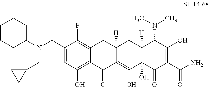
N(CC1=CC(O)=C2C(=C1F)CC1([H])C(=C(O)C3(O)C([H])(C1)C(N(C)C)C(O)=C(C(N)=O)C3=O)C2=O)(C1CCCCC1)CC1CC1
